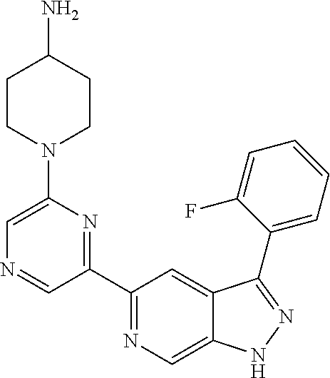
C1CN(C2=CN=CC(C3=NC=C4C(=C3)C(C3=CC=CC=C3F)=NN4)=N2)CCC1N
